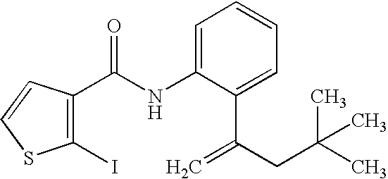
C1(I)=C(C(NC2=CC=CC=C2C(=C)CC(C)(C)C)=O)C=CS1
